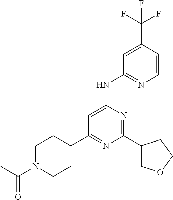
C1(C2CCN(C(C)=O)CC2)=NC(C2COCC2)=NC(NC2=NC=CC(C(F)(F)F)=C2)=C1
